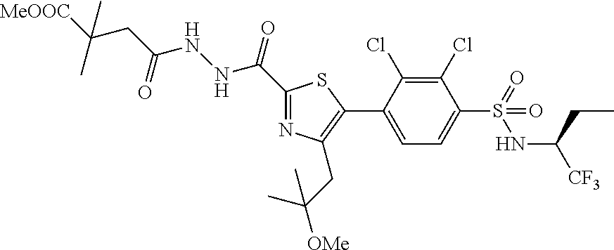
C(C1=NC(CC([OMe])(C)C)=C(C2=CC=C(S(=O)(NC([CF3])CC)=O)C(Cl)=C2Cl)S1)(=O)NNC(=O)CC([MeOOC])(C)C
